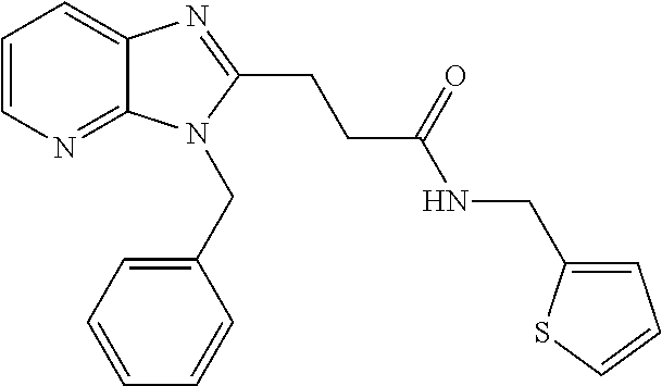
C1=CN=C2C(=C1)N=C(CCC(NCC1=CC=CS1)=O)N2CC1=CC=CC=C1
